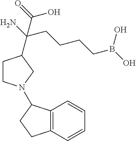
C12=C(C=CC=C1)CCC2N1CCC(C(N)(CCCCB(O)O)C(=O)O)C1
